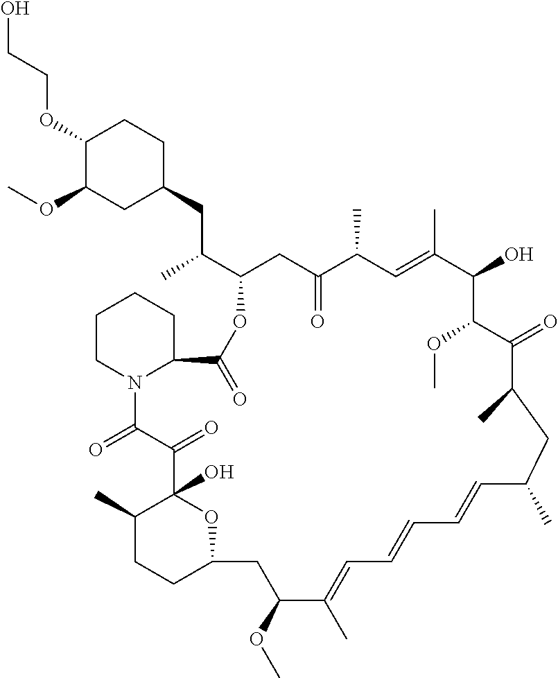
C1(OCCO)C(OC)CC(CC(C2OC(=O)C3N(CCCC3)C(=O)C(=O)C3(O)C(C)CCC(O3)CC(OC)C(C)=CC=CC=CC(C)CC(C)C(=O)C(OC)C(O)C(C)=CC(C)C(=O)C2)C)CC1
